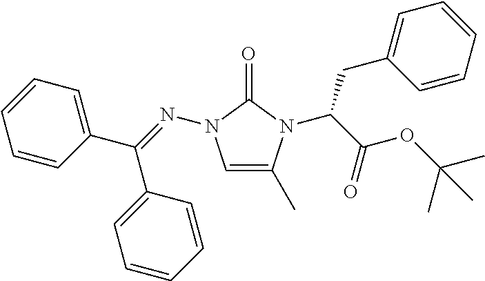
C(CC1=CC=CC=C1)(N1C(C)=CN(N=C(C2=CC=CC=C2)C2=CC=CC=C2)C1=O)C(=O)OC(C)(C)C
